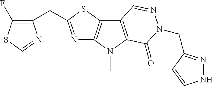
N1=C(CC2=C(F)SC=N2)SC2=C1N(C)C1=C2C=NN(CC2=NNC=C2)C1=O
